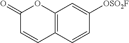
C12=C(C=CC([OSO2F])=C1)C=CC(=O)O2
